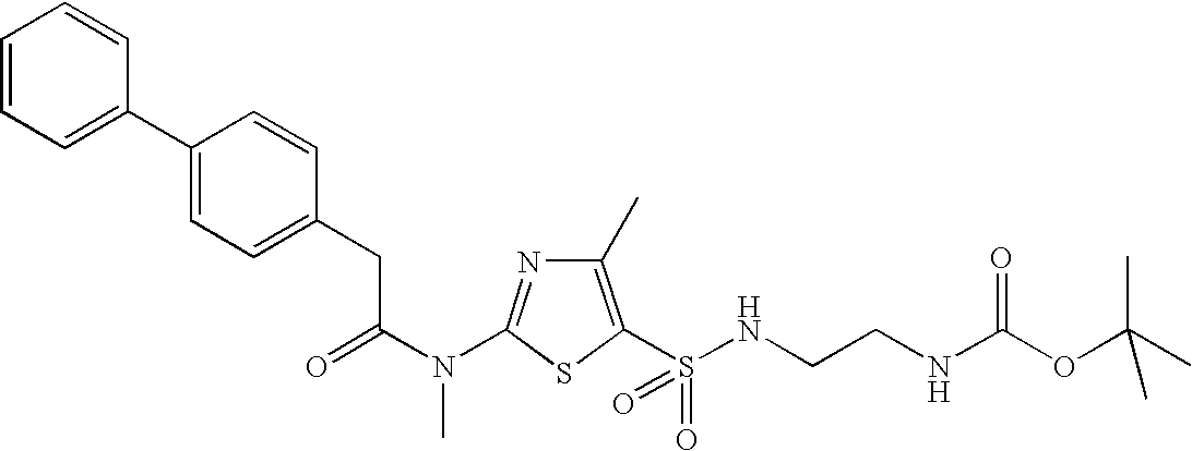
C1(C)=C(S(NCCNC(OC(C)(C)C)=O)(=O)=O)SC(N(C(CC2=CC=C(C3=CC=CC=C3)C=C2)=O)C)=N1
